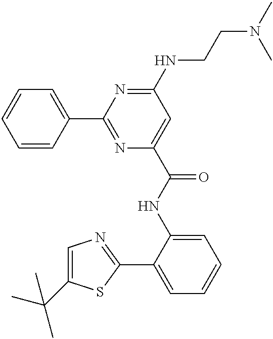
C1(C2=NC(C(NC3=CC=CC=C3C3=NC=C(C(C)(C)C)S3)=O)=CC(NCCN(C)C)=N2)=CC=CC=C1
